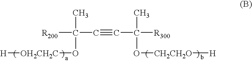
[R200]C(C#CC([R300])(C)O[CH2CH2O][H])(C)O[OH2CH2C][H]
